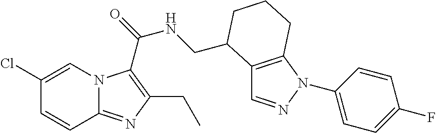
C1(Cl)=CN2C(=NC(CC)=C2C(=O)NCC2C3=C(N(C4=CC=C(F)C=C4)N=C3)CCC2)C=C1
